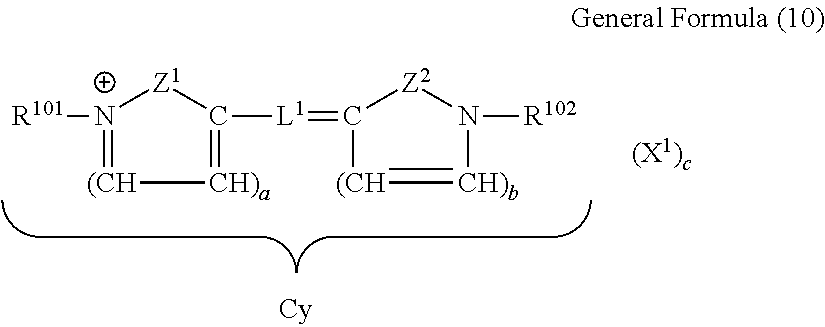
[N+]1([R101])=[(CH][CH)a]=C([L1]=C2[(CH]=[CH)b]N([R102])[Z2]2)[Z1]1
